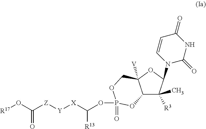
[R17]OC([Z][Y][X]C(OP1(=O)OCC2([V])C(C([R3])(C)C(N3C(=O)NC(=O)C=C3)O2)O1)[R13])=O
